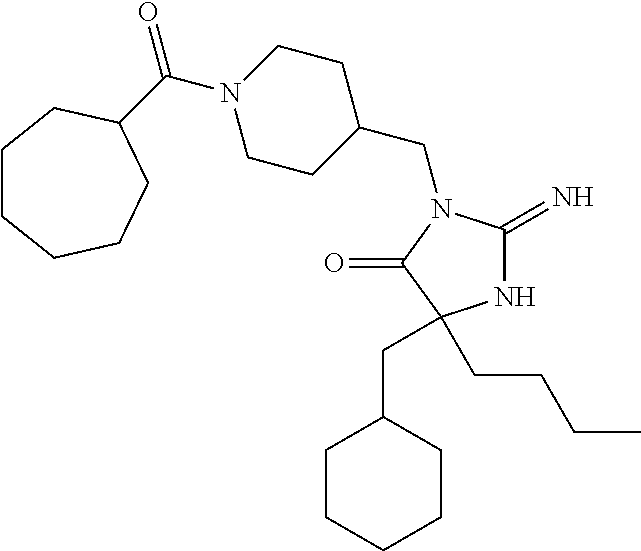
N1C(=N)N(CC2CCN(C(=O)C3CCCCCC3)CC2)C(=O)C1(CCCC)CC1CCCCC1
